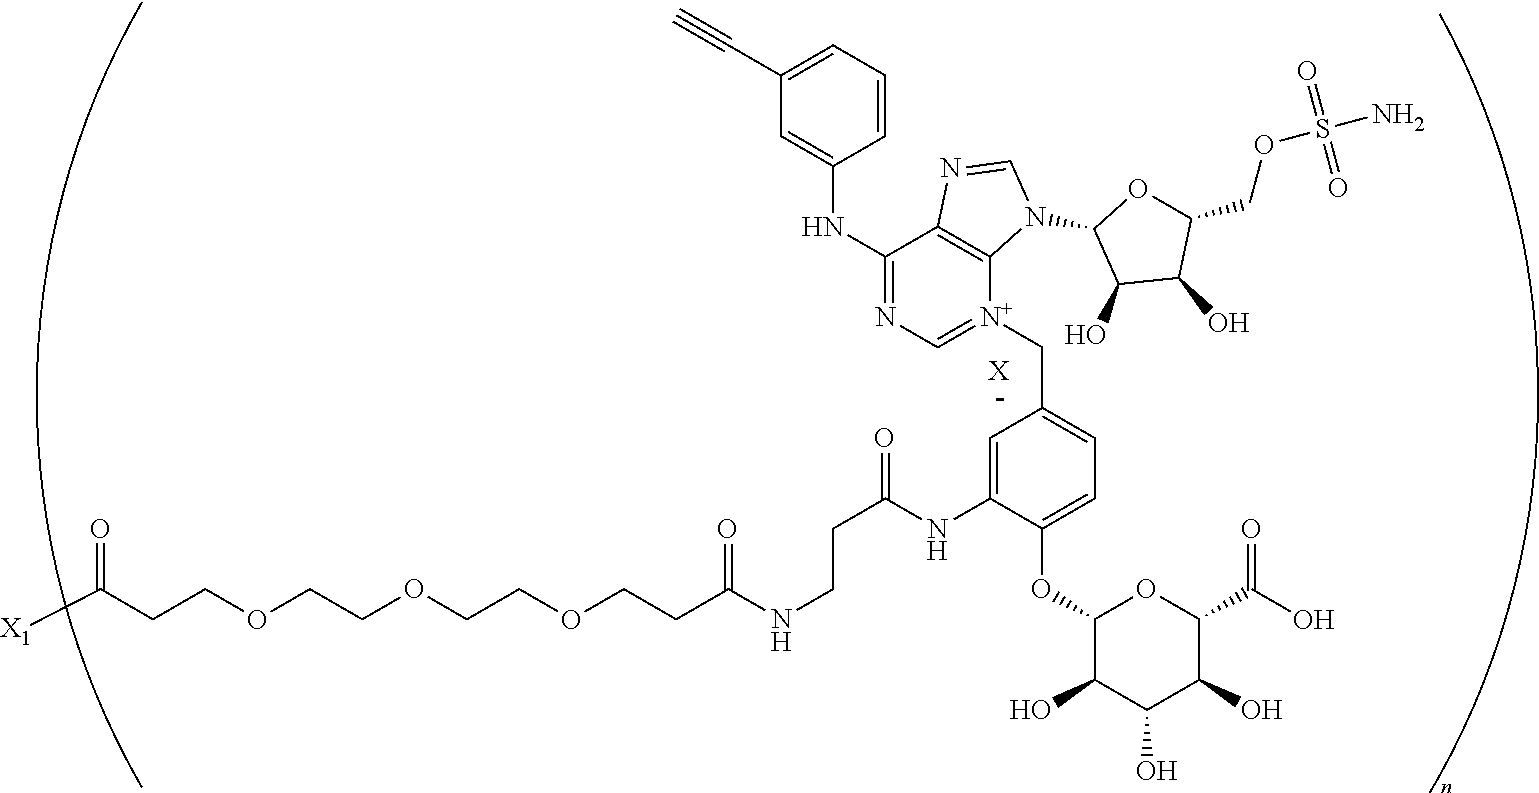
[X].C(COCCOCCOCCC(NCCC(NC1=CC(C[N+]2=CN=C(NC3=CC(C#C)=CC=C3)C3=C2N(C2C(O)C(O)C(COS(N)(=O)=O)O2)C=N3)=CC=C1OC1C(O)C(O)C(O)C(C(=O)O)O1)=O)=O)C(=O)[X1]
